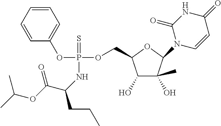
C1=CC=CC=C1OP(NC(CCC)C(OC(C)C)=O)(OCC1C(O)C(C)(O)C(N2C=CC(=O)NC2=O)O1)=S
